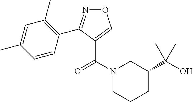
O1N=C(C2=C(C)C=C(C)C=C2)C(C(N2CCCC(C(O)(C)C)C2)=O)=C1
